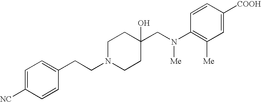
C1=C([NC])C=CC(CCN2CCC(CN(C3=C([Me])C=C([COOH])C=C3)[Me])(O)CC2)=C1
